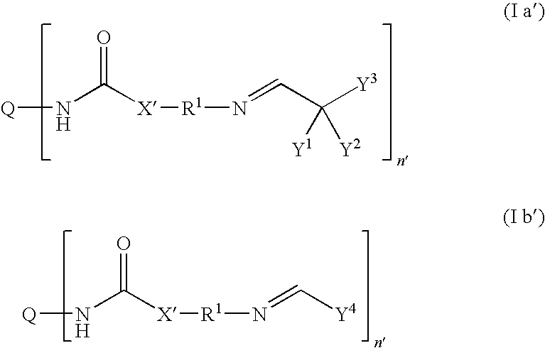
[R1](N=CC([Y3])([Y1])[Y2])[X]C(N[Q])=O.[R1](N=C[Y4])[X]C(N[Q])=O
